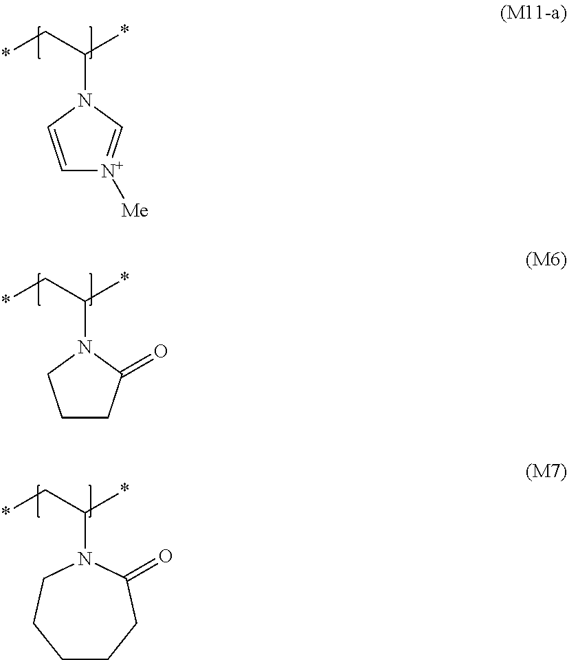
*CC(*)N1C=[N+]([Me])C=C1.*CC(*)N1C(=O)CCC1.*CC(*)N1C(=O)CCCCC1
